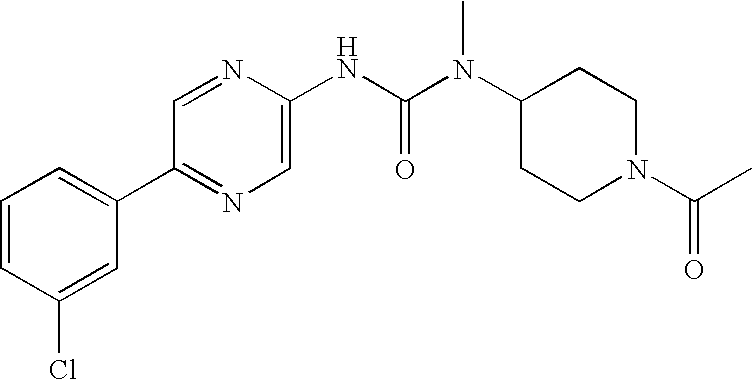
C1=CC(Cl)=CC(C2=NC=C(NC(N(C3CCN(C(C)=O)CC3)C)=O)N=C2)=C1
